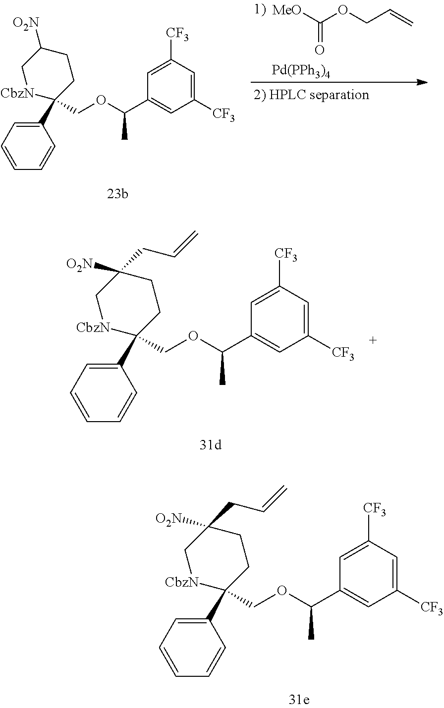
C1(C2(COC(C3=CC([CF3])=CC([CF3])=C3)C)[CbzN]CC([O2N])(CC=C)CC2)=CC=CC=C1.[MeO]C(OCC=C)=O.[Pd(PPh3)4].C1(C2(COC(C3=CC([CF3])=CC([CF3])=C3)C)[CbzN]CC([O2N])CC2)=CC=CC=C1.C1(C2(COC(C3=CC([CF3])=CC([CF3])=C3)C)[CbzN]CC([O2N])(CC=C)CC2)=CC=CC=C1
